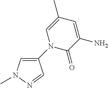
C1(C)=CN(C2=CN(C)N=C2)C(=O)C(N)=C1
